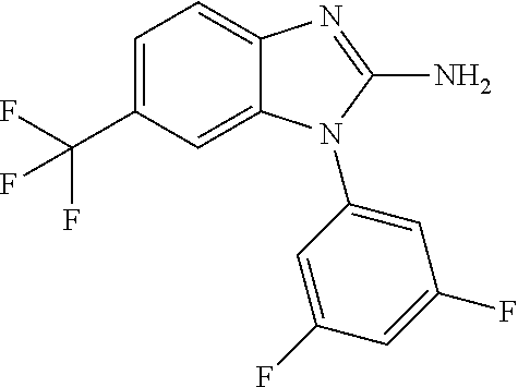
C1=C(C(F)(F)F)C=C2C(=C1)N=C(N)N2C1=CC(F)=CC(F)=C1
